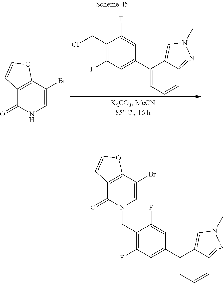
C12=C(C(Br)=CNC1=O)OC=C2.C1(CCl)=C(F)C=C(C2=CC=CC3=NN(C)C=C23)C=C1F.C1(CN2C(=O)C3=C(C(Br)=C2)OC=C3)=C(F)C=C(C2=CC=CC3=NN(C)C=C23)C=C1F
